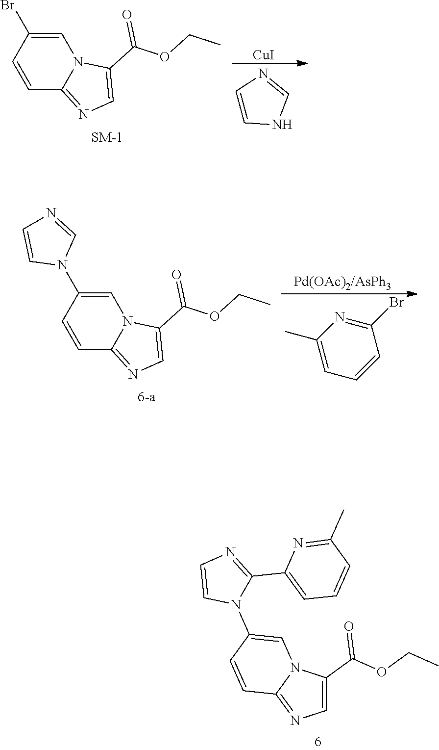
C1=CC2=NC=C(C(OCC)=O)N2C=C1Br.[CuI].C1=CNC=N1.C1=CC2=NC=C(C(OCC)=O)N2C=C1N1C=NC=C1.[Pd(OAc)2/AsPh3].C1(Br)=NC(C)=CC=C1.C1=CC2=NC=C(C(OCC)=O)N2C=C1N1C(C2=CC=CC(C)=N2)=NC=C1
